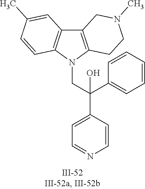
N1(CC(C2=CC=NC=C2)(C2=CC=CC=C2)O)C2=C(C3=C1C=CC(C)=C3)CN(C)CC2
